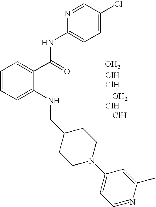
O.Cl.Cl.O.Cl.Cl.C1=NC(NC(C2=CC=CC=C2NCC2CCN(C3=CC=NC(C)=C3)CC2)=O)=CC=C1Cl
